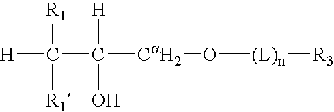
[H]C(C([Ca]O[(L)n][R3])([H])O)([R1])[R1]
